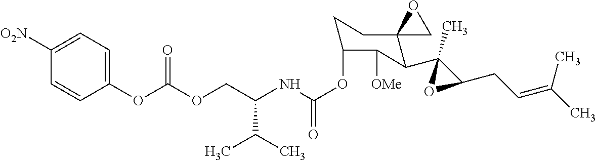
C(OC1CCC2(C(C3(C)C(CC=C(C)C)O3)C1[OMe])CO2)(=O)NC(COC(OC1=CC=C([O2N])C=C1)=O)C(C)C
